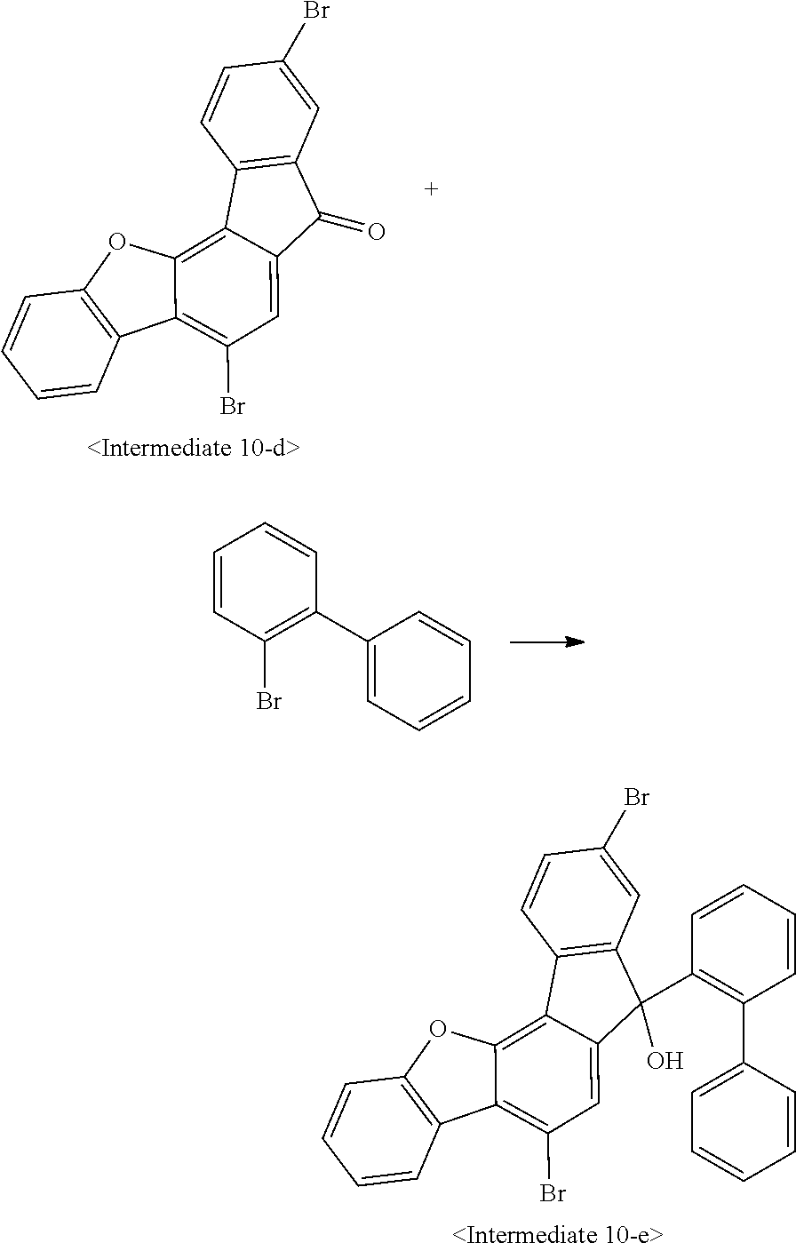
C1=CC2=C(C=C1Br)C(O)(C1=C(C3=CC=CC=C3)C=CC=C1)C1=CC(Br)=C3C4=C(OC3=C21)C=CC=C4.C1=CC2=C(C=C1Br)C(=O)C1=CC(Br)=C3C4=C(OC3=C21)C=CC=C4.C1=CC(Br)=C(C2=CC=CC=C2)C=C1
